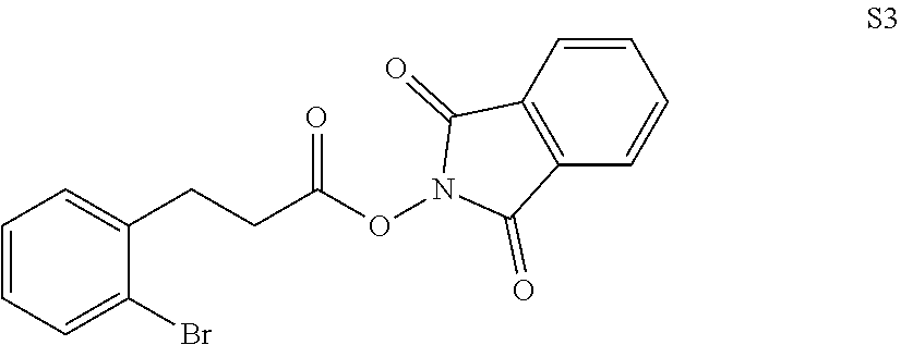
C1=CC=C(Br)C(CCC(ON2C(=O)C3=C(C2=O)C=CC=C3)=O)=C1
